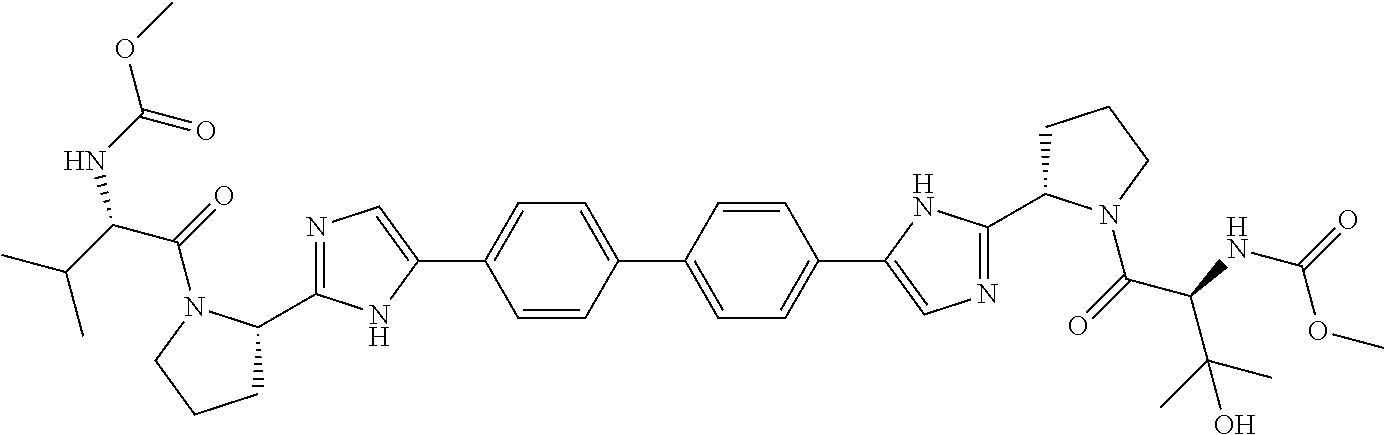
C1C(C2=NC=C(C3=CC=C(C4=CC=C(C5=CN=C(C6CCCN6C(C(C(C)(C)O)NC(OC)=O)=O)N5)C=C4)C=C3)N2)N(C(=O)C(C(C)C)NC(OC)=O)CC1
